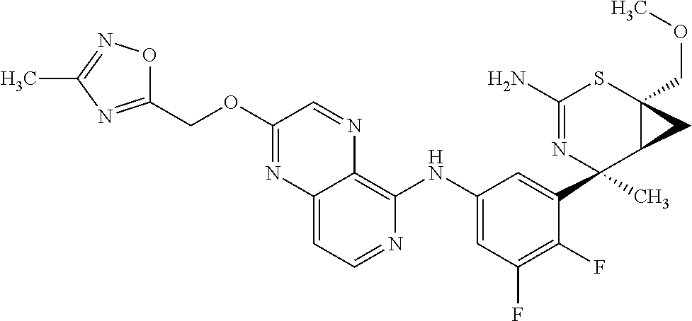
C12=CC=NC(NC3=CC(F)=C(F)C(C4(C)N=C(N)SC5(COC)C4C5)=C3)=C1N=CC(OCC1=NC(C)=NO1)=N2
